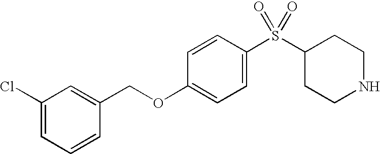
C1=C(S(C2CCNCC2)(=O)=O)C=CC(OCC2=CC(Cl)=CC=C2)=C1
